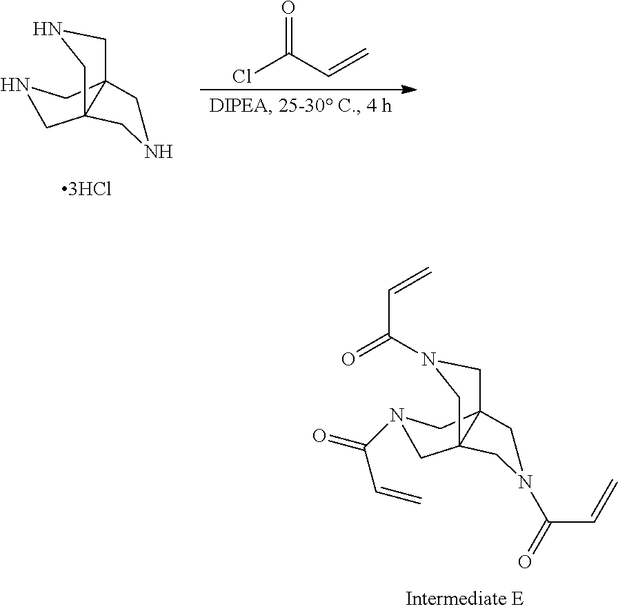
C1C23C(CN(C(=O)C=C)C2)(CN1C(=O)C=C)CN(C(C=C)=O)C3.C1C23C(CNC2)(CN1)CNC3.O=C(Cl)C=C
